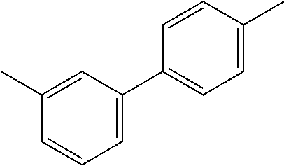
C1(C)=CC(C2=CC=C(C)C=C2)=CC=C1
